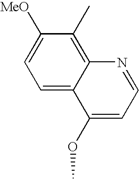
C1=C2C(=C(C)C([MeO])=C1)N=CC=C2OC
